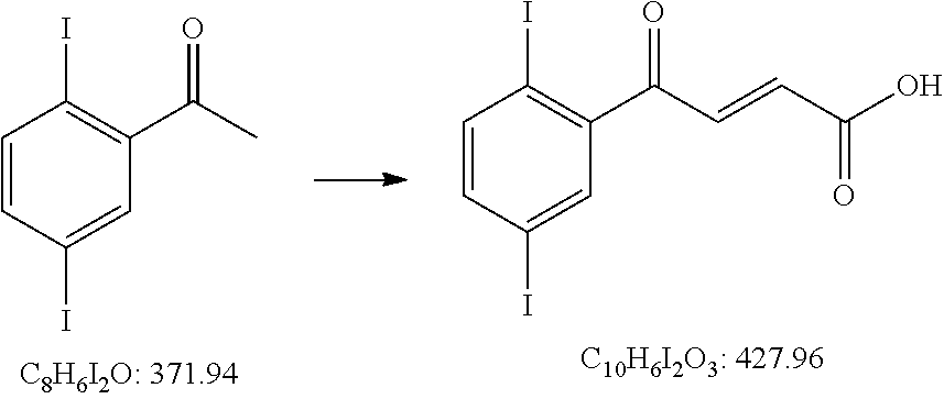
C1=CC(I)=CC(C(C)=O)=C1I.C1=CC(I)=CC(C(C=CC(O)=O)=O)=C1I
